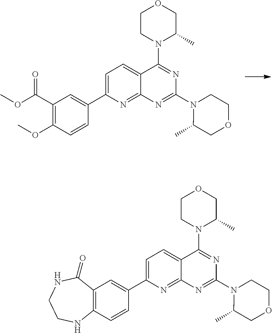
C1CN(C2=NC(N3C(C)COCC3)=NC3=NC(C4=CC(C(=O)OC)=C(OC)C=C4)=CC=C23)C(C)CO1.C1CN(C2=NC(N3C(C)COCC3)=NC3=NC(C4=CC5=C(C=C4)NCCNC5=O)=CC=C23)C(C)CO1
